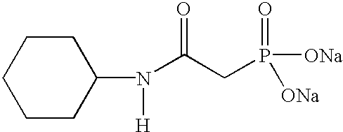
C1CC(N([H])C(CP(=O)([ONa])[ONa])=O)CCC1
